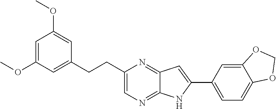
C1=C(OC)C=C(CCC2=CN=C3C(=N2)C=C(C2=CC=C4C(=C2)OCO4)N3)C=C1OC
